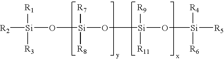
[R2][Si]([R1])([R3])O[Si]([R7])([R8])O[Si]([R9])([R11])O[Si]([R4])([R6])[R5]
